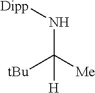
[tBu]C([Me])(N[Dipp])[H]
